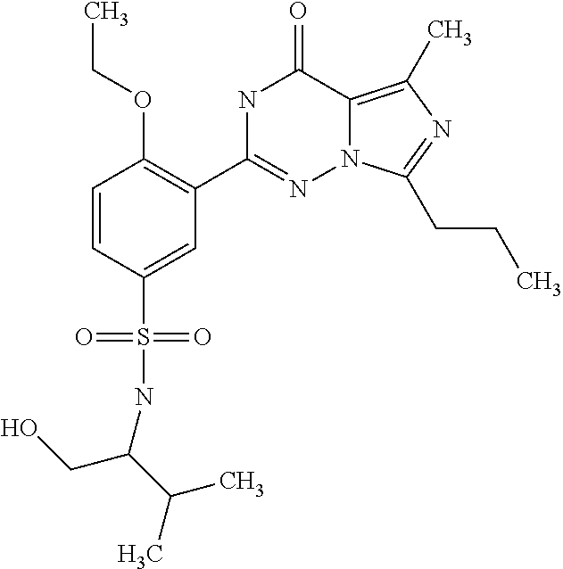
C1=CC(S(=O)(=O)NC(C(C)C)CO)=CC(C2=NN3C(=C(C)N=C3CCC)C(=O)N2)=C1OCC
